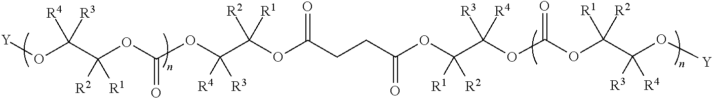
[Y]OC(C(OC(OC(C(OC(CCC(=O)OC([R1])([R2])C(OC(OC([R1])([R2])C(O[Y])([R3])[R4])=O)([R3])[R4])=O)([R2])[R1])([R4])[R3])=O)([R2])[R1])([R4])[R3]
